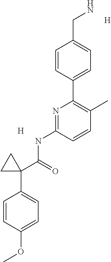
C1=CC(C2=C(C)C=CC(NC(=O)C3(C4=CC=C(OC)C=C4)CC3)=N2)=CC=C1CN.[H].[H]
